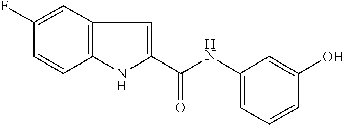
C1(F)=CC2=C(C=C1)NC(C(NC1=CC=CC(O)=C1)=O)=C2
